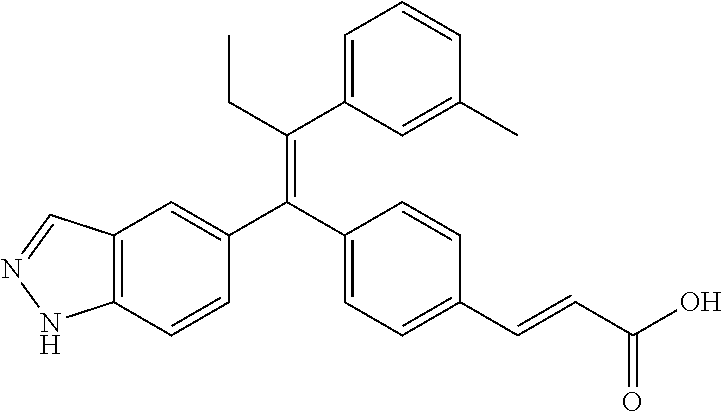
C12=C(C=CC(C(C3=CC=C(C=CC(O)=O)C=C3)=C(CC)C3=CC=CC(C)=C3)=C1)NN=C2
